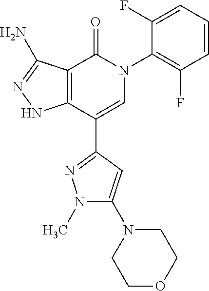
C12=C(C(C3=NN(C)C(N4CCOCC4)=C3)=CN(C3=C(F)C=CC=C3F)C1=O)NN=C2N
